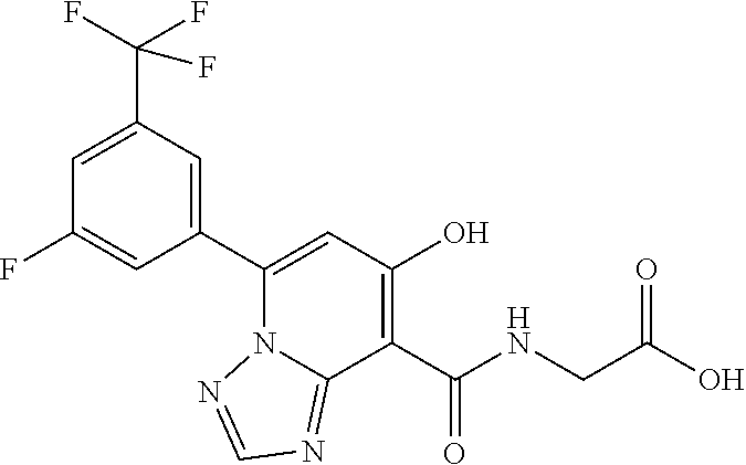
C1(C2=CC(O)=C(C(NCC(O)=O)=O)C3=NC=NN23)=CC(C(F)(F)F)=CC(F)=C1
